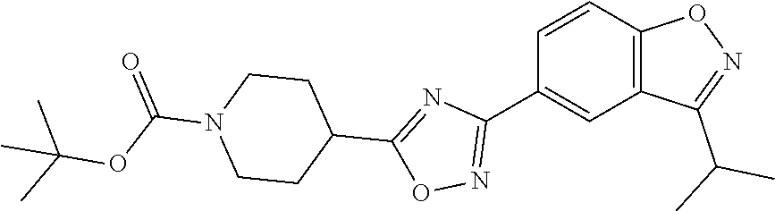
C12=C(C=C(C3=NOC(C4CCN(C(OC(C)(C)C)=O)CC4)=N3)C=C1)C(C(C)C)=NO2
